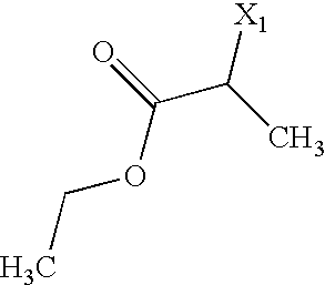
CCOC(C(C)[X1])=O
